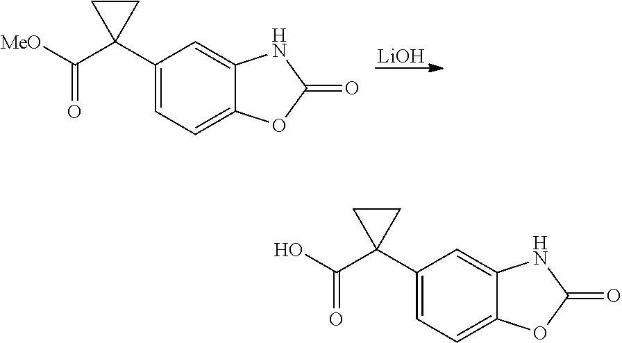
[LiOH].C1(C2(C([MeO])=O)CC2)=CC=C2C(=C1)NC(=O)O2.C1(C2(C(O)=O)CC2)=CC=C2C(=C1)NC(=O)O2
